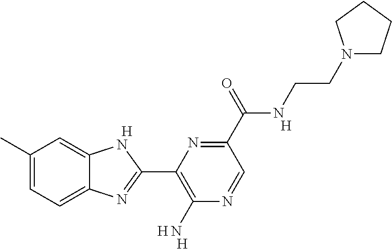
[H].C1(C)=CC=C2C(=C1)NC(C1=C(N)N=CC(C(NCCN3CCCC3)=O)=N1)=N2.[H].[H].[H]
